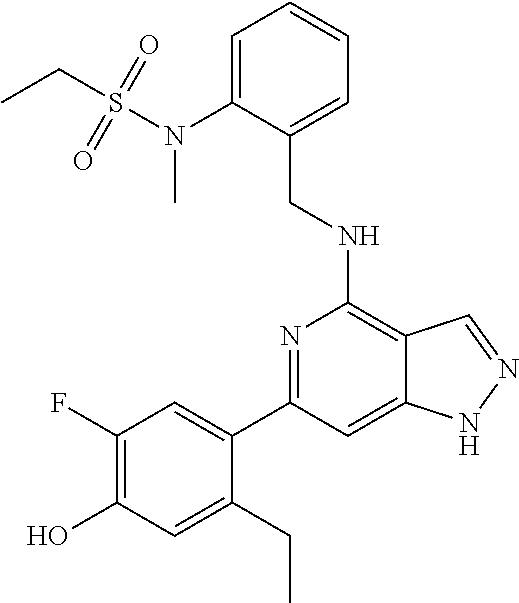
C1=C(N(S(CC)(=O)=O)C)C(CNC2=C3C(=CC(C4=CC(F)=C(O)C=C4CC)=N2)NN=C3)=CC=C1
